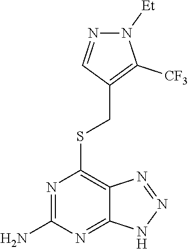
S(C1=C2C(=NC(N)=N1)NN=N2)CC1=C([CF3])N([Et])N=C1
